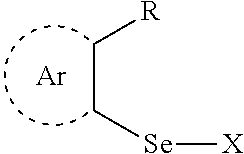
[R]CC[Se][X].[Ar]
